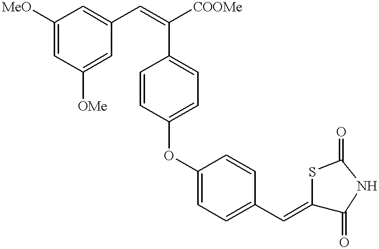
C1([MeO])=CC([OMe])=CC(C=C([COOMe])C2=CC=C(OC3=CC=C(C=C4C(=O)NC(=O)S4)C=C3)C=C2)=C1
